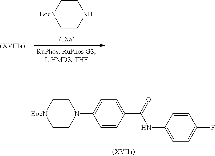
[BocN]1CCNCC1.[BocN]1CCN(C2=CC=C(C(=O)NC3=CC=C(F)C=C3)C=C2)CC1
